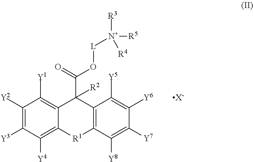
C12=C([Y1])C([Y2])=C([Y3])C([Y4])=C1[R1]C1=C(C2(C(=O)O[L][N+]([R3])([R5])[R4])[R2])C([Y5])=C([Y6])C([Y7])=C1[Y8].[X-]
